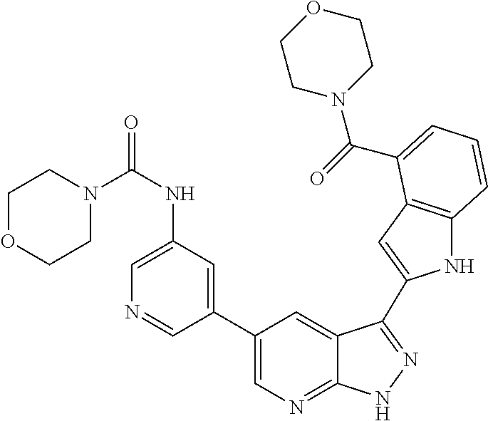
C1(C2=CN=C3C(=C2)C(C2=CC4=C(N2)C=CC=C4C(=O)N2CCOCC2)=NN3)=CC(NC(=O)N2CCOCC2)=CN=C1
